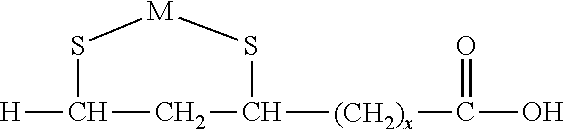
[H]C1CC([(CH2)x]C(O)=O)S[M]S1
